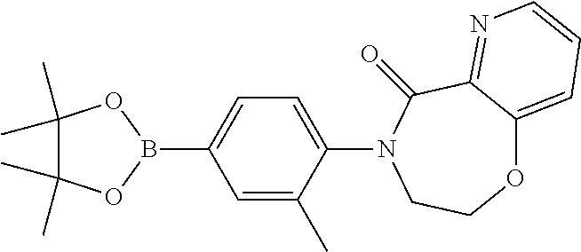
O1C2=CC=CN=C2C(=O)N(C2=CC=C(B3OC(C)(C)C(C)(C)O3)C=C2C)CC1
